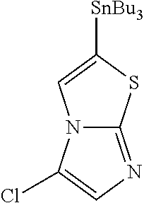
N12C(=NC=C1Cl)SC([SnBu3])=C2
